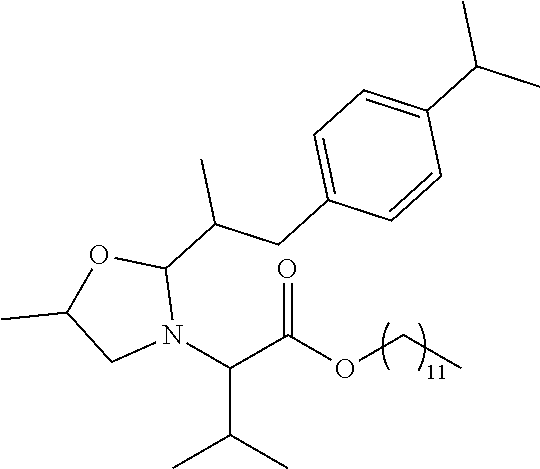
N1(C(C(OCC)=O)C(C)C)C(C(C)CC2=CC=C(C(C)C)C=C2)OC(C)C1
